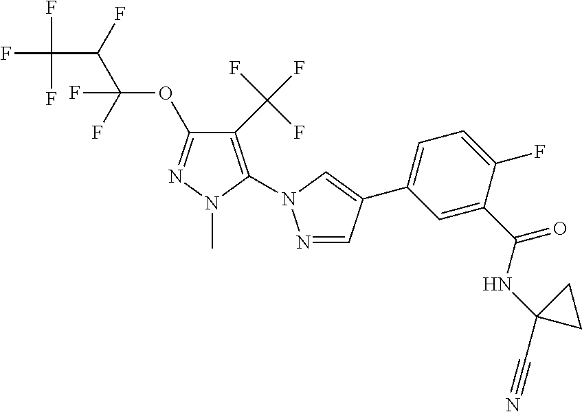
N1=CC(C2=CC=C(F)C(C(=O)NC3(C#N)CC3)=C2)=CN1C1=C(C(F)(F)F)C(OC(C(F)C(F)(F)F)(F)F)=NN1C
